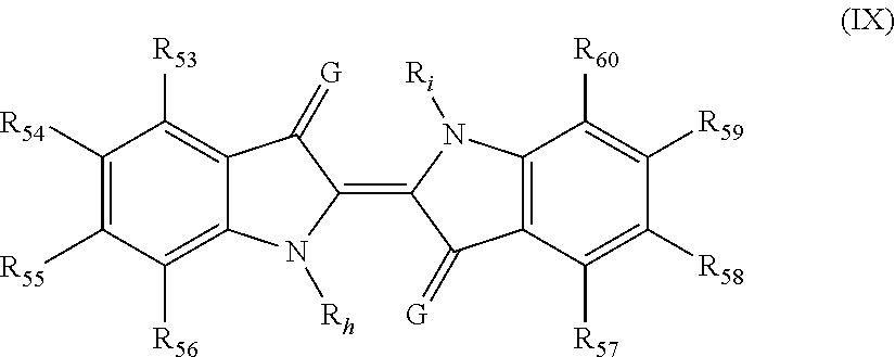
C1([R54])=C([R55])C([R56])=C2C(=C1[R53])C(=[G])C(=C1N([Ri])C3=C(C1=[G])C([R57])=C([R58])C([R59])=C3[R60])N2[Rh]
